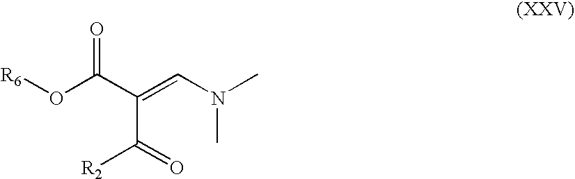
[R6]OC(C(C(=O)[R2])=CN(C)C)=O
